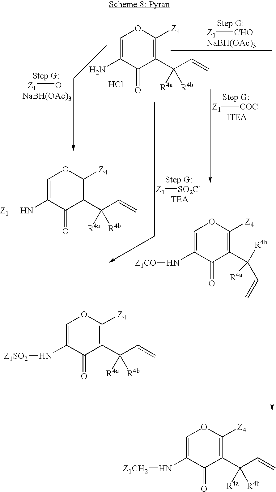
C1=C(N)C(=O)C(C([R4a])(C=C)[R4b])=C([Z4])O1.[NaBH(OAc)3].[Z1][CHO].Cl.[NaBH(OAc)3].[Z1]=O.C1=C(N[Z1])C(=O)C(C([R4a])(C=C)[R4b])=C([Z4])O1.[TEA].[Z1][SO2Cl].[ITEA].[Z1][COC].C1=C(N[Z1CO])C(=O)C(C([R4a])([R4b])C=C)=C([Z4])O1.C1=C(N[Z1SO2])C(=O)C(C([R4a])(C=C)[R4b])=C([Z4])O1.C1=C(N[Z1CH2])C(=O)C(C([R4a])(C=C)[R4b])=C([Z4])O1
